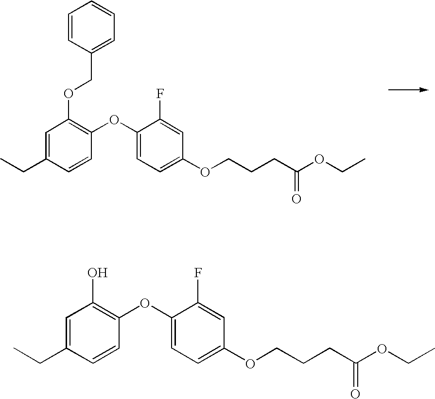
C1=C(CC)C=CC(OC2=CC=C(OCCCC(OCC)=O)C=C2F)=C1OCC1=CC=CC=C1.C1=C(CC)C=CC(OC2=CC=C(OCCCC(OCC)=O)C=C2F)=C1O
